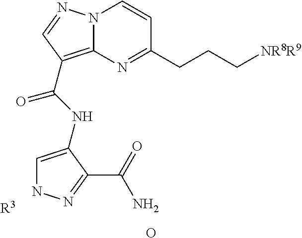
N12C(=C(C(NC3=CNN=C3C(=O)N)=O)C=N1)N=C(CCC[NR8R9])C=C2.[R3].O
